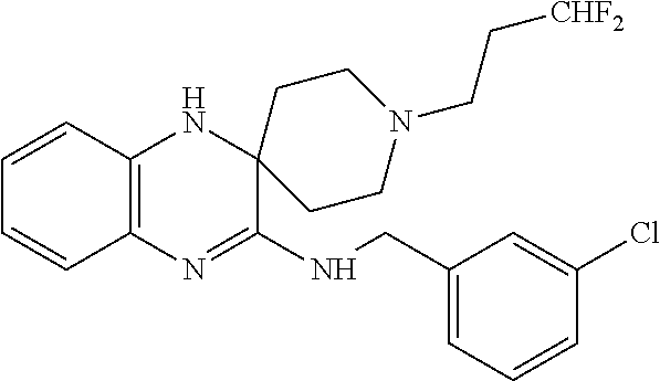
C12=C(N=C(NCC3=CC=CC(Cl)=C3)C3(N1)CCN(CC[CHF2])CC3)C=CC=C2
